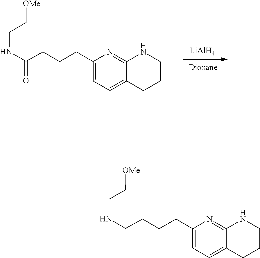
C(CNC(CCCC1=CC=C2C(=N1)NCCC2)=O)[OMe].[LiAlH4].C(CNCCCCC1=CC=C2C(=N1)NCCC2)[OMe]
